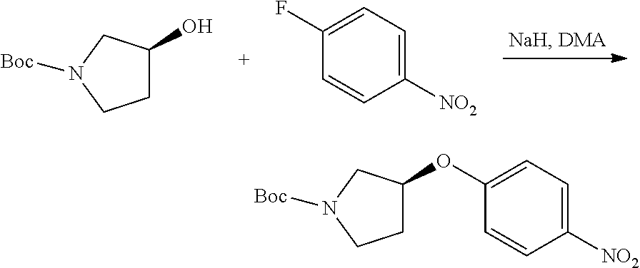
C1(O)CCN([Boc])C1.C1=C(F)C=CC([NO2])=C1.C1(OC2=CC=C([NO2])C=C2)CCN([Boc])C1
